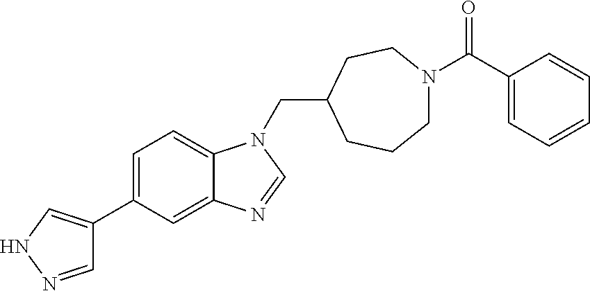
C(N1C2=CC=C(C3=CNN=C3)C=C2N=C1)C1CCN(C(C2=CC=CC=C2)=O)CCC1
